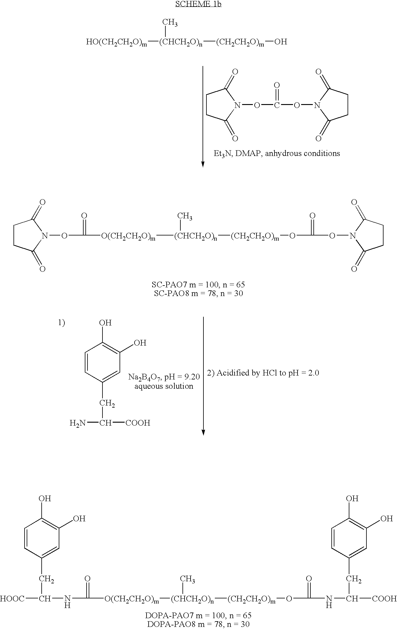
C1CC(=O)N(OC(ON2C(=O)CCC2=O)=O)C1=O.[HO(CH2CH2O)m][(CHCH2O)n]([(CH2CH2O)m]O)C.C(CC1=CC(O)=C(O)C=C1)([NH]C(=O)[O(CH2CH2O)m][(CHCH2O)n]([(CH2CH2O)m]OC(=O)NC([COOH])CC1=CC(O)=C(O)C=C1)C)[HOOC].[O(CH2CH2O)m]([(CHCH2O)n]([(CH2CH2O)m]OC(=O)ON1C(=O)CCC1=O)C)C(=O)ON1C(=O)CCC1=O.C1=CC(CC([COOH])N)=CC(O)=C1O
